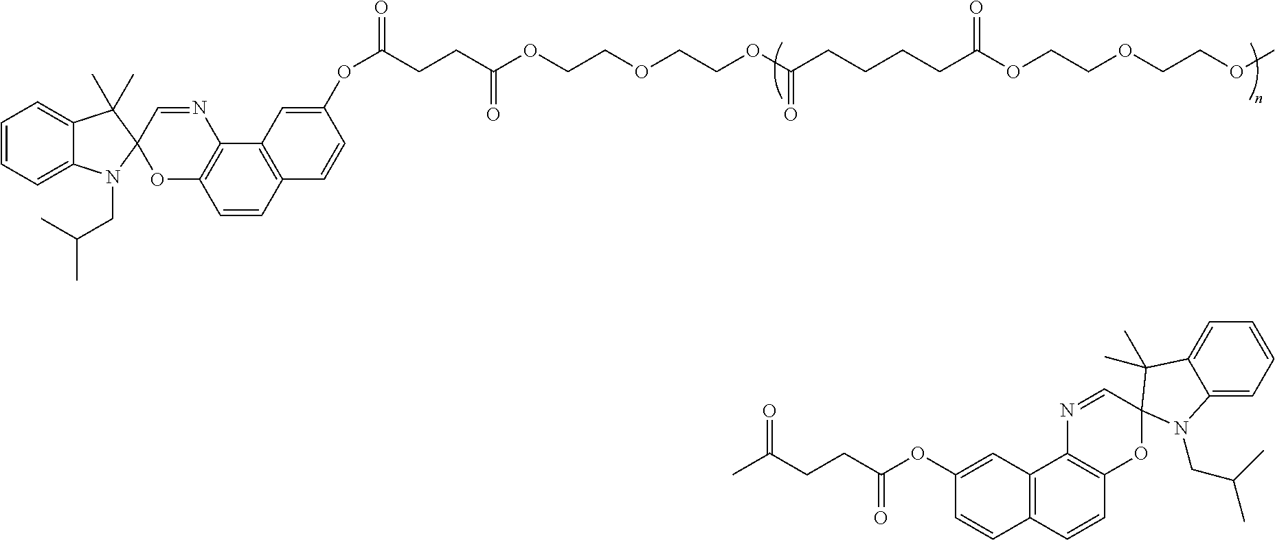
C(CCC(OCCOCCOC(CCCCC(OCCOCCOC)=O)=O)=O)(=O)OC1=CC2=C(C=C1)C=CC1=C2N=CC2(O1)N(CC(C)C)C1=CC=CC=C1C2(C)C.CC(CCC(OC1=CC2=C(C=CC3=C2N=CC2(O3)C(C)(C)C3=CC=CC=C3N2CC(C)C)C=C1)=O)=O
